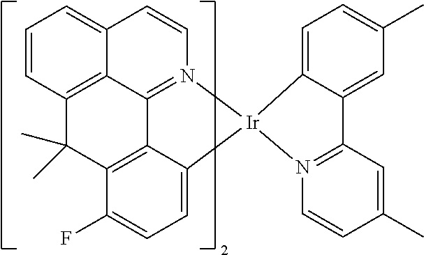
C12=C3C(C)(C)C4=C5C1=N(C=CC2=CC=C3)[Ir]1(C5=CC=C4F)C2=CC=C(C)C=C2C2=N1C=CC(C)=C2
